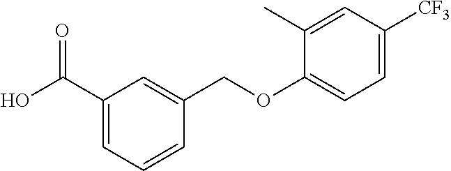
C1(C(O)=O)=CC=CC(COC2=CC=C([CF3])C=C2C)=C1
